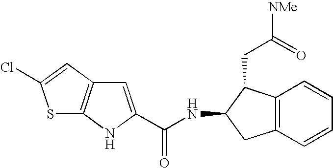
C12=C(C=CC=C1)CC(NC(=O)C1=CC3=C(N1)SC(Cl)=C3)C2CC(=O)[NMe]
